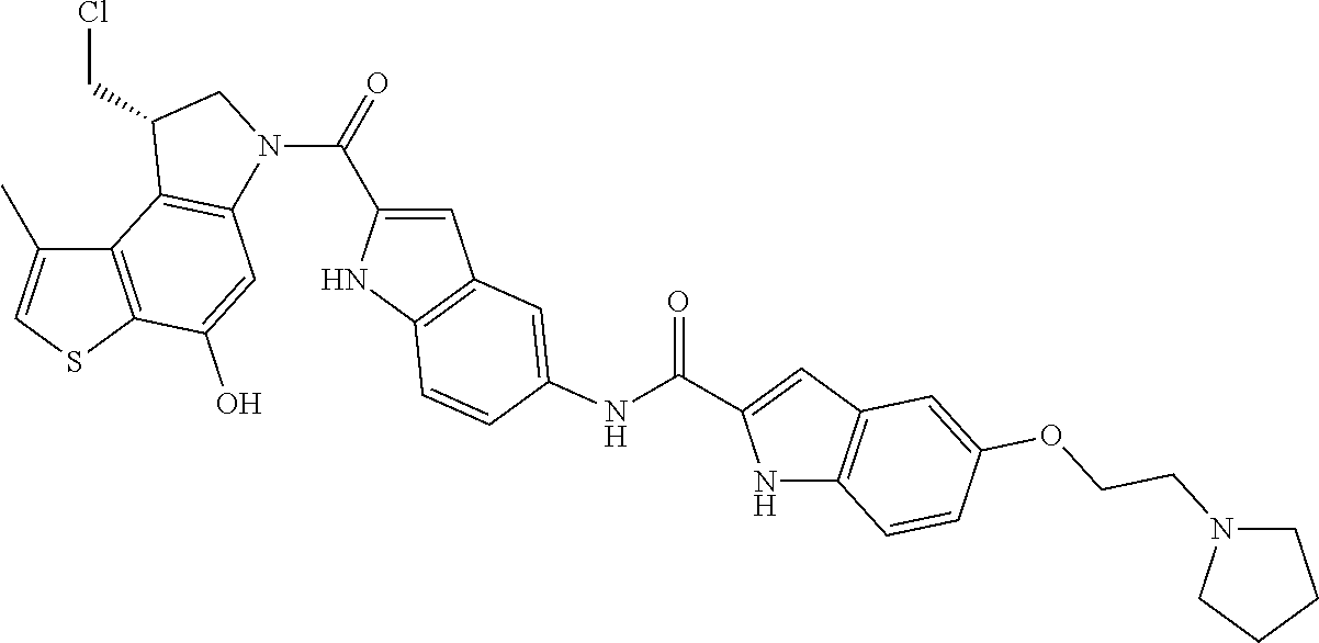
C12=C(SC=C1C)C(O)=CC1=C2C(CCl)CN1C(=O)C1=CC2=C(N1)C=CC(NC(C1=CC3=C(N1)C=CC(OCCN1CCCC1)=C3)=O)=C2
